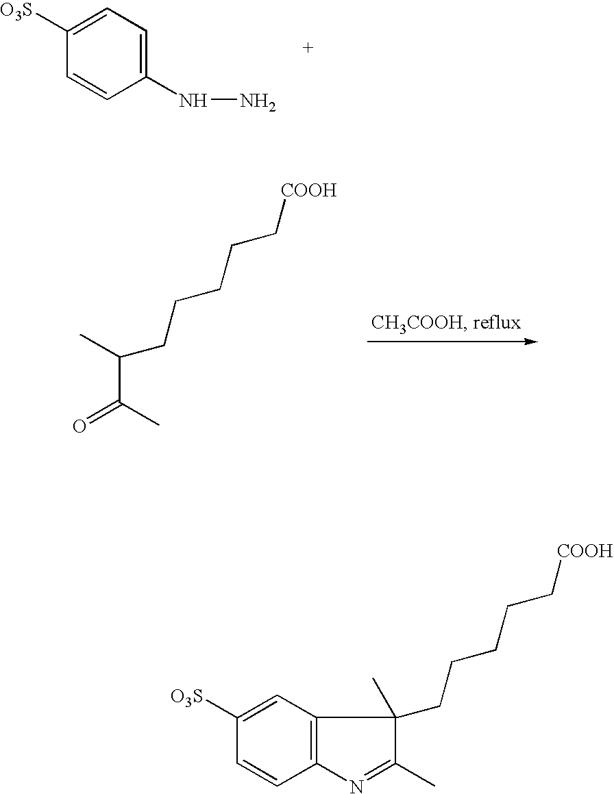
C1([O3S])=CC=C(NN)C=C1.C(C(C)=O)(C)CCCCC[COOH].C1(CCCCC[COOH])(C)C(C)=NC2=C1C=C([O3S])C=C2
